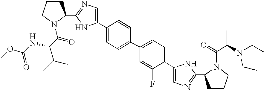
C1CCN(C(=O)C(NC(OC)=O)C(C)C)C1C1=NC=C(C2=CC=C(C3=CC=C(C4=CN=C(C5CCCN5C(C(N(CC)CC)C)=O)N4)C(F)=C3)C=C2)N1
